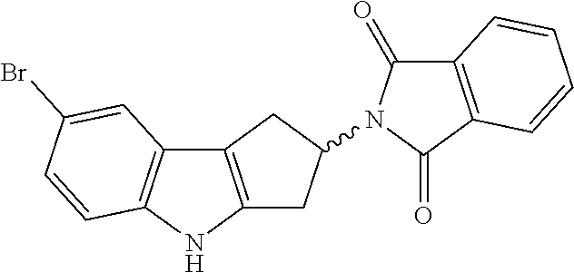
C12=C(NC3=C1C=C(Br)C=C3)CC(N1C(=O)C3=C(C1=O)C=CC=C3)C2
